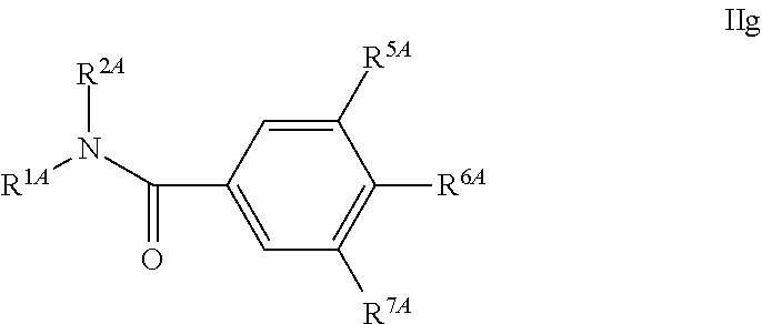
C1=C([R5A])C([R6A])=C([R7A])C=C1C(N([R1A])[R2A])=O
